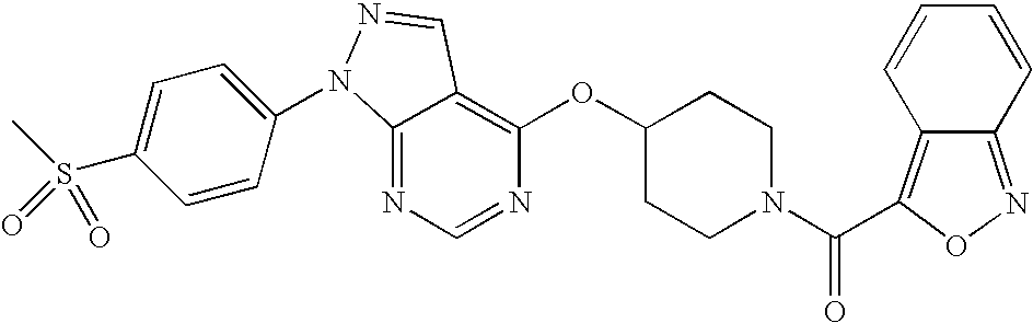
C12=NC=NC(OC3CCN(C(=O)C4=C5C(=NO4)C=CC=C5)CC3)=C1C=NN2C1=CC=C(S(C)(=O)=O)C=C1
